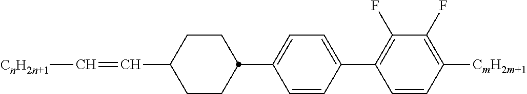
C1=C(C2=C(F)C(F)=C([CmH2m+1])C=C2)C=CC(C2CCC(C=C[CnH2n+1])CC2)=C1
